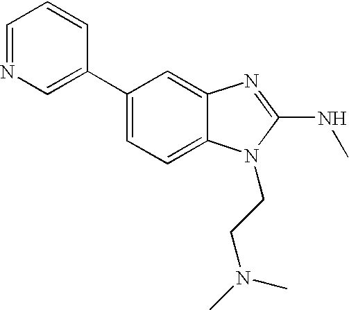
C1(C2=CN=CC=C2)=CC=C2C(=C1)N=C(NC)N2CCN(C)C
